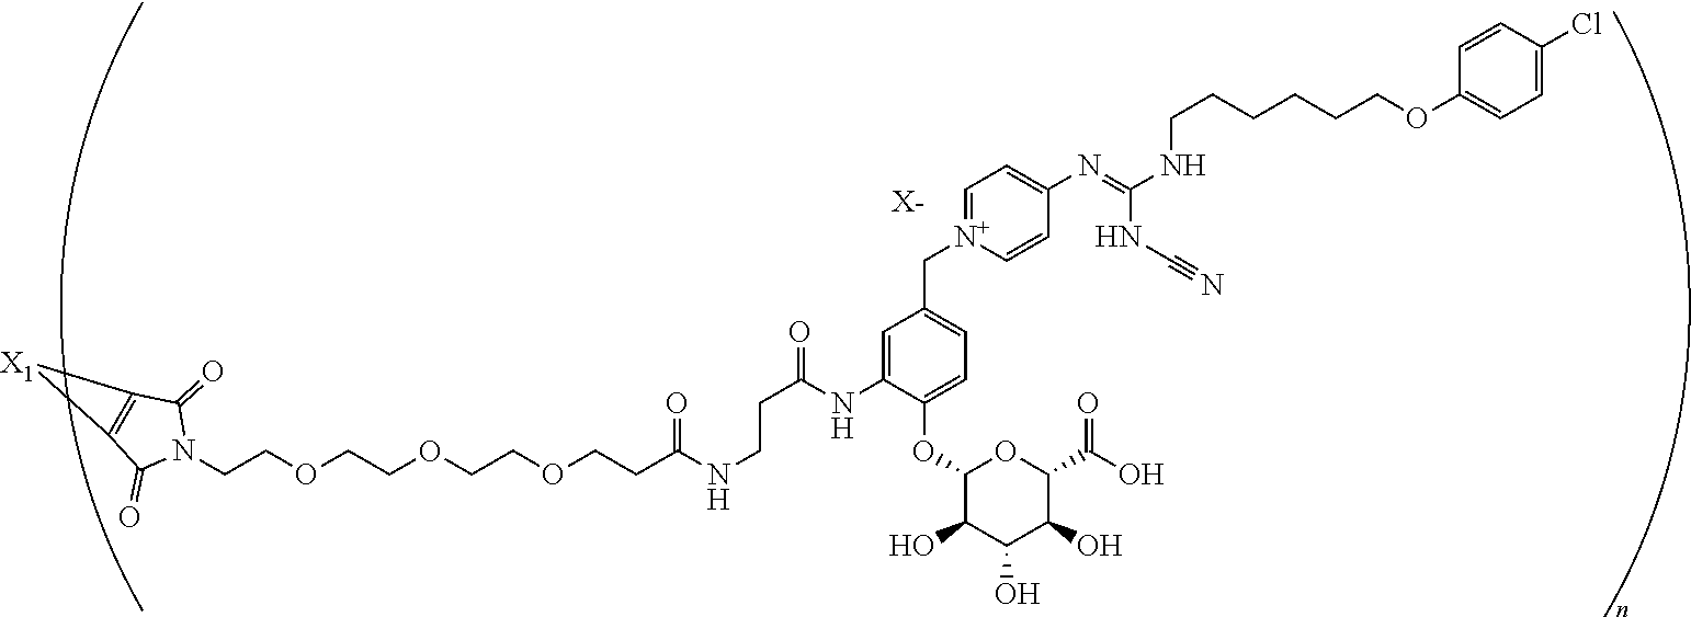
C(COCCOCCOCCC(NCCC(NC1=CC(C[N+]2=CC=C(N=C(NCCCCCCOC3=CC=C(Cl)C=C3)NC#N)C=C2)=CC=C1OC1C(O)C(O)C(O)C(C(=O)O)O1)=O)=O)N1C(=O)C2=C(C1=O)[X1]2.[X-]
